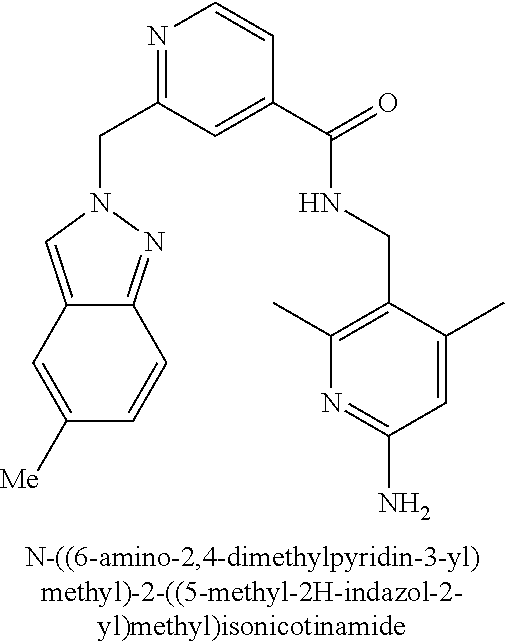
C12=NN(CC3=NC=CC(C(NCC4=C(C)N=C(N)C=C4C)=O)=C3)C=C1C=C([Me])C=C2
